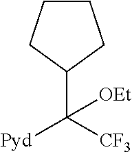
C1CCC(C([CF3])([Pyd])[OEt])C1
